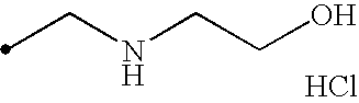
C(NCCO)C.Cl
